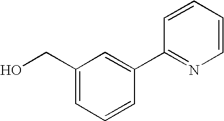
C1(CO)=CC=CC(C2=NC=CC=C2)=C1
